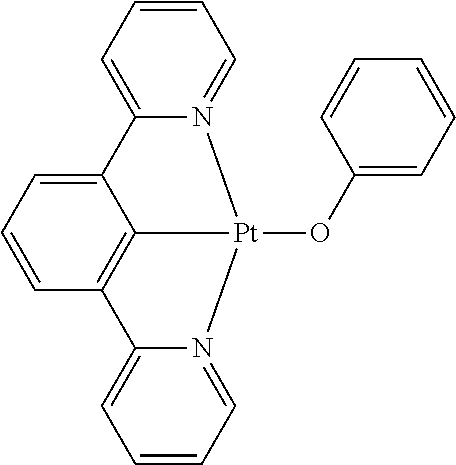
C1=CC=C2C3=C1C1=CC=CC=N1[Pt]3(OC1=CC=CC=C1)N1=CC=CC=C21
